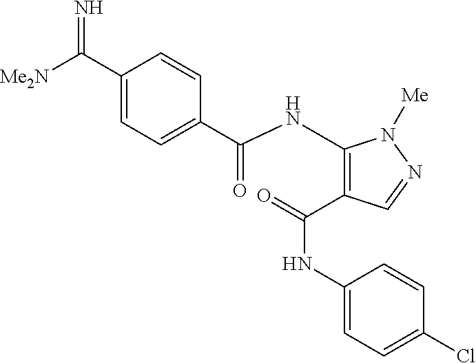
C1(C([Me2N])=N)=CC=C(C(NC2=C(C(NC3=CC=C(Cl)C=C3)=O)C=NN2[Me])=O)C=C1
